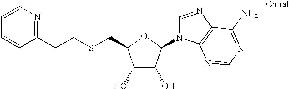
C1(O)C(O)C(N2C=NC3=C2N=CN=C3N)OC1CSCCC1=NC=CC=C1
